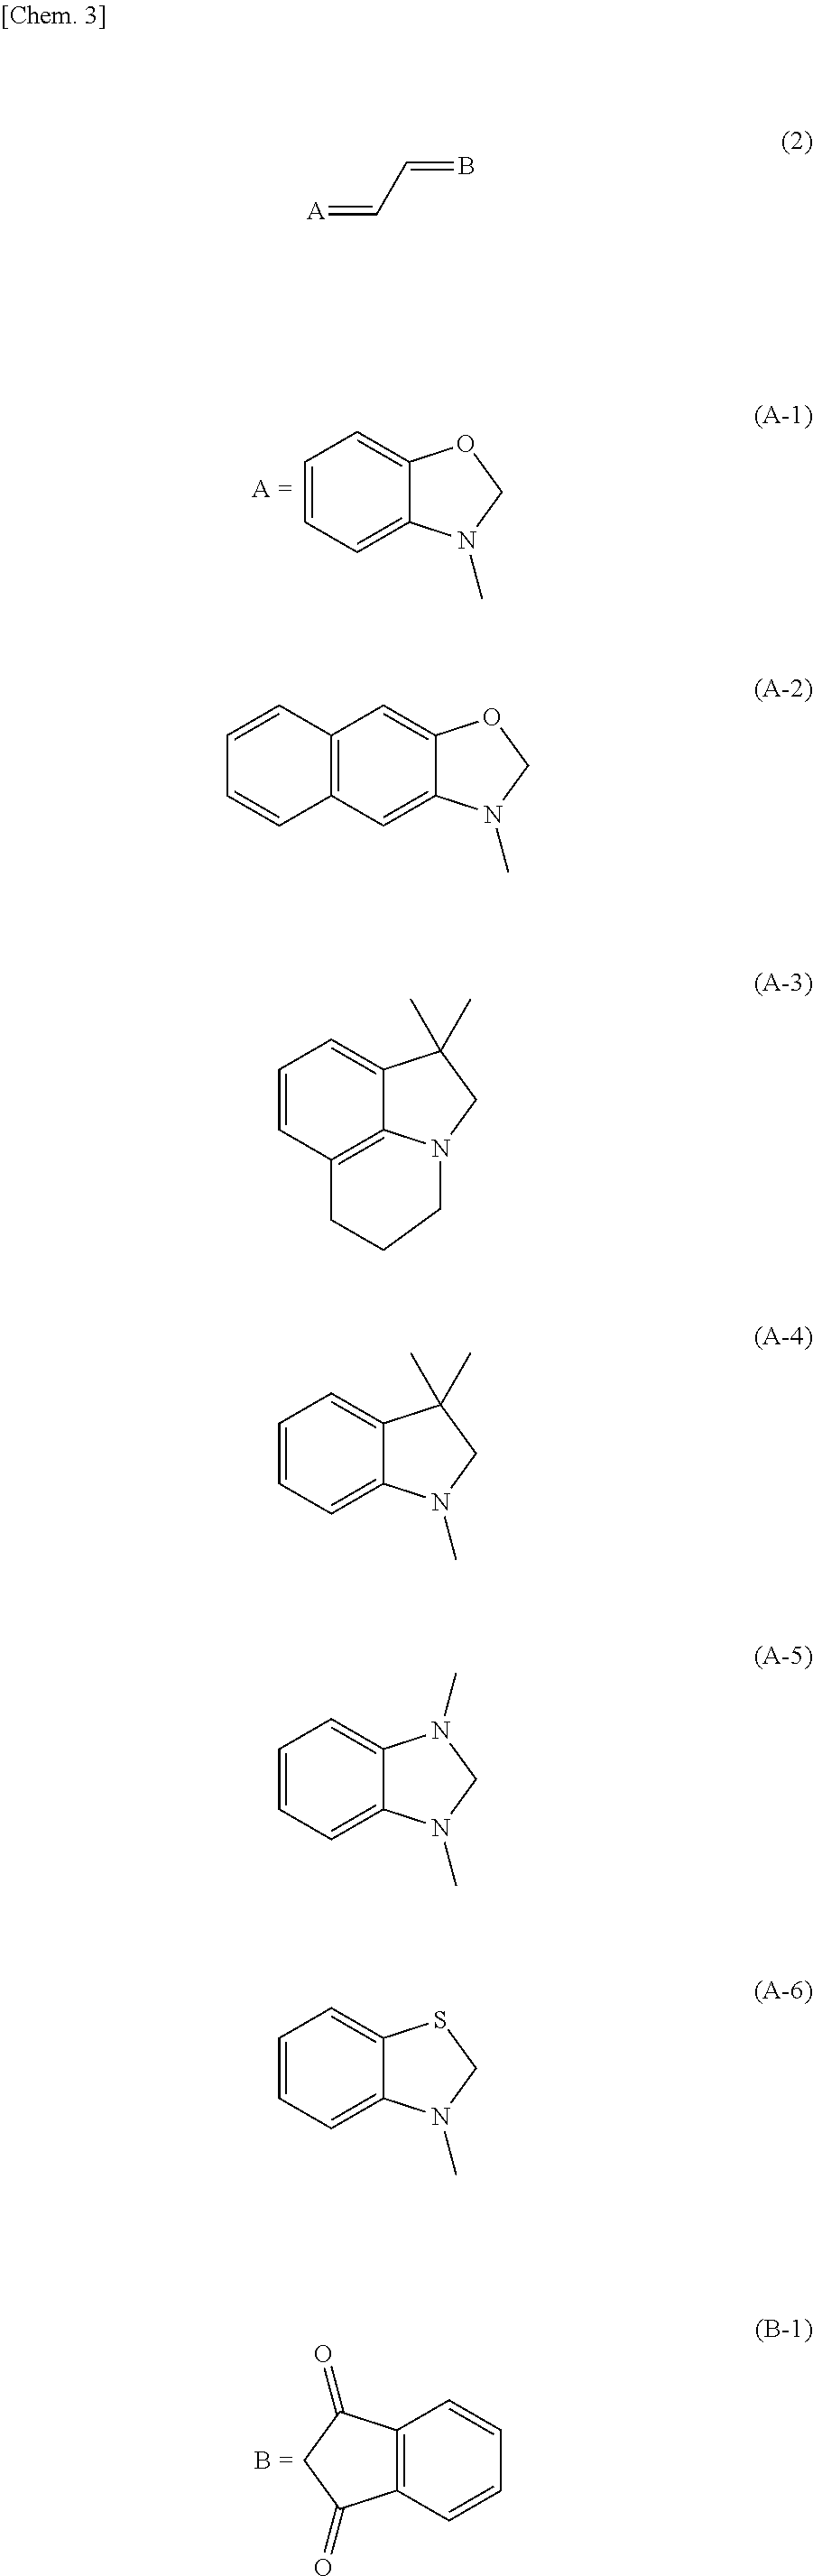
C1=CC=C2C(=C1)OCN2C.C12=C(C=CC=C1)C(=O)CC2=O.[A]=CC=B.C12=C(C=C3C(=C1)OCN3C)C=CC=C2.C1=CC2=C3C(=C1)C(C)(C)CN3CCC2.C1=CC=C2C(=C1)C(C)(C)CN2C.C1=CC=C2C(=C1)N(C)CN2C.C1=CC=C2C(=C1)SCN2C
